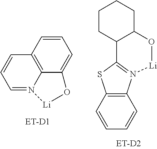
C12=C3C(=CC=C1)O[Li]N3=CC=C2.C1=CC=CC2=C1SC1=N2[Li]OC2C1CCCC2
